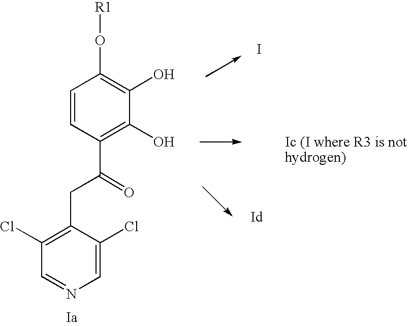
I.[R1]OC1=C(O)C(O)=C(C(=O)CC2=C(Cl)C=NC=C2Cl)C=C1
